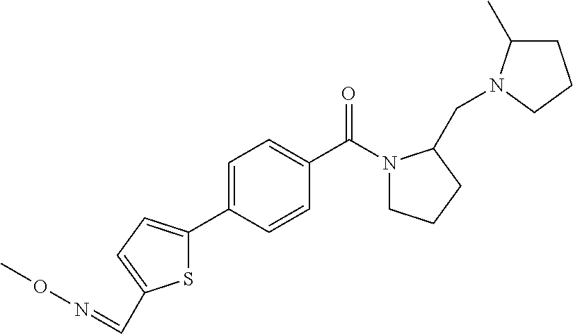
C1(C2=CC=C(C=NOC)S2)=CC=C(C(N2CCCC2CN2C(C)CCC2)=O)C=C1
